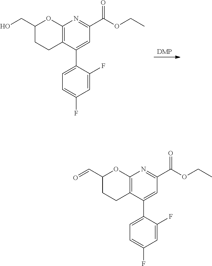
[DMP].C12=C(C(C3=CC=C(F)C=C3F)=CC(C(=O)OCC)=N1)CCC(CO)O2.C12=C(C(C3=CC=C(F)C=C3F)=CC(C(=O)OCC)=N1)CCC(C=O)O2
